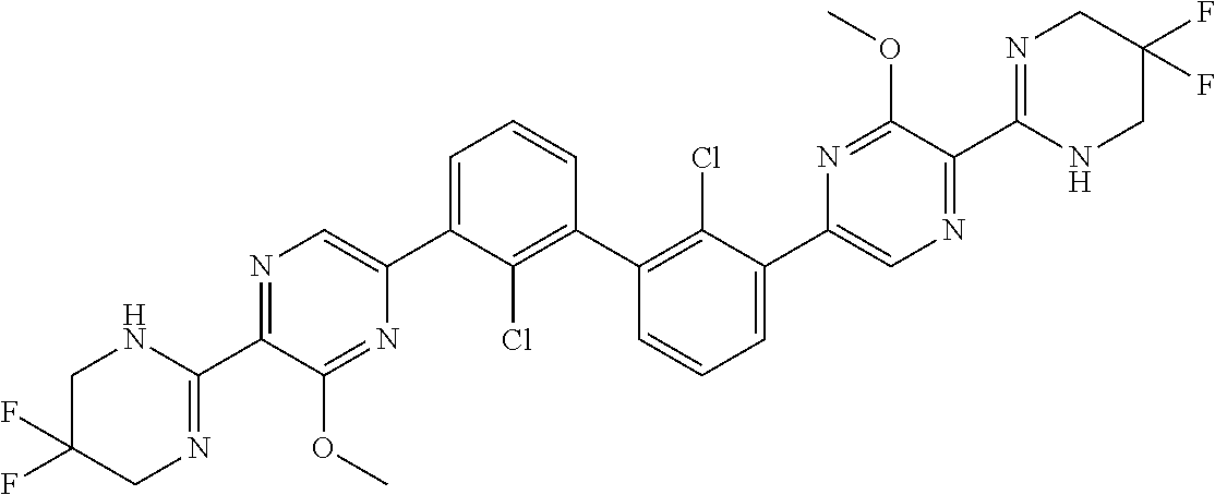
N1=C(C2=NCC(F)(F)CN2)C(OC)=NC(C2=CC=CC(C3=C(Cl)C(C4=CN=C(C5=NCC(F)(F)CN5)C(OC)=N4)=CC=C3)=C2Cl)=C1
